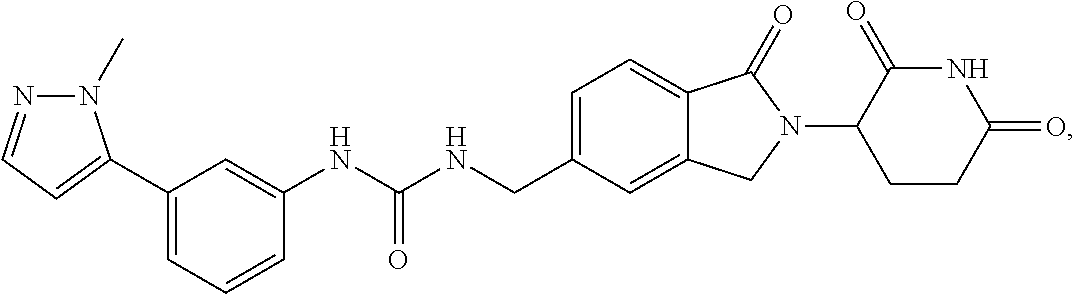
C1=C(C2=CC=NN2C)C=C(NC(NCC2=CC=C3C(=C2)CN(C2CCC(=O)NC2=O)C3=O)=O)C=C1
